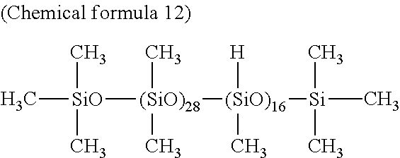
C[SiO]([(SiO)28](C)(C)[(SiO)16]([Si](C)(C)(C)C)(C)[H])(C)C
